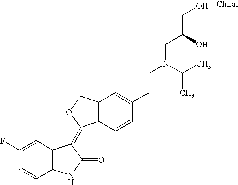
C12=C(C=CC(CCN(CC(O)CO)C(C)C)=C1)C(=C1C3=C(NC1=O)C=CC(F)=C3)OC2
